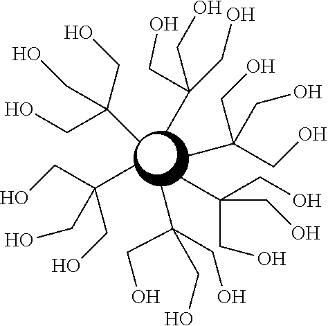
CC(CO)(CO)CO.CC(CO)(CO)CO.CC(CO)(CO)CO.CC(CO)(CO)CO.CC(CO)(CO)CO.CC(CO)(CO)CO
